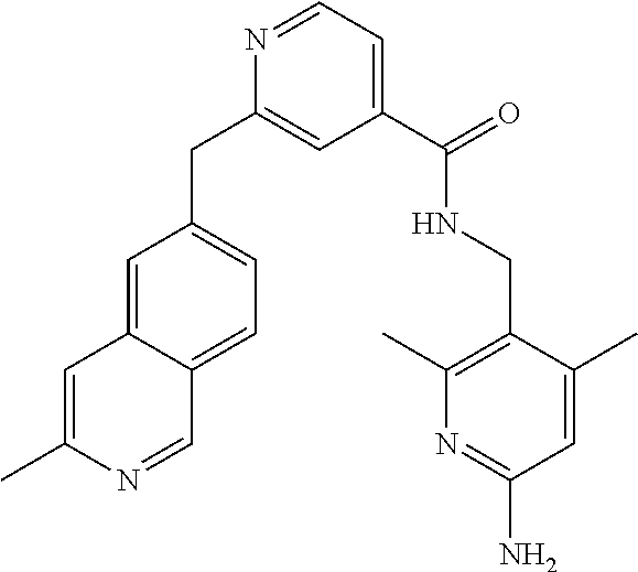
N1=CC=C(C(=O)NCC2=C(C)N=C(N)C=C2C)C=C1CC1=CC=C2C(=C1)C=C(C)N=C2
